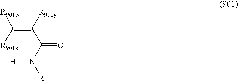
C(=C([R901x])[R901w])(C(N([H])[R])=O)[R901y]
